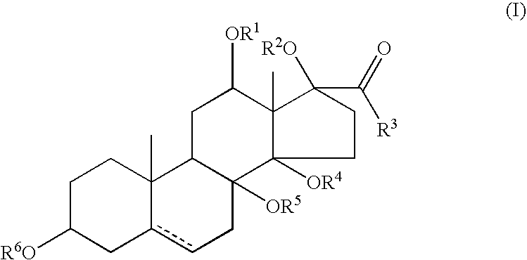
C1C([R6O])Cc2cCC3([OR5])C(C2(C)C1)CC([OR1])C1(C)C3([OR4])CCC1(C(=O)[R3])[R2O]
